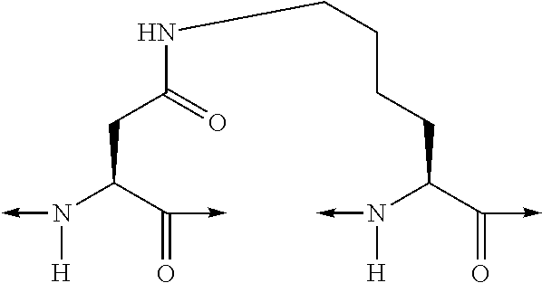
C(=O)(C(CC(NCCCCC(C(=O)->C)N(->C)[H])=O)N(->C)[H])->C
